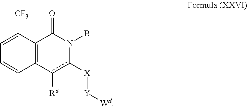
C12=C(C([CF3])=CC=C1)C(=O)N(B)c([X][Y][Wd])c2[R8]
